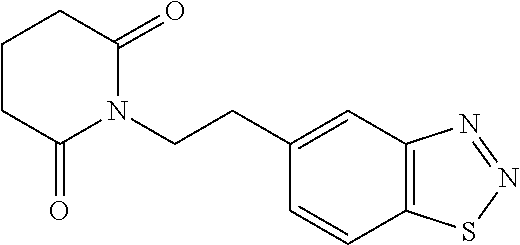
C(CN1C(=O)CCCC1=O)C1=CC2=C(C=C1)SN=N2
